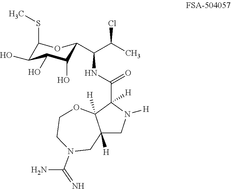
C1(SC)C(O)C(O)C(O)C(C(C(C)Cl)NC(C2([H])C3([H])C([H])(CN2[H])CN(C(N)=N)CCO3)=O)O1
